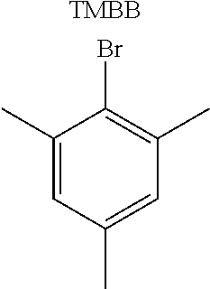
C1(C)=CC(C)=CC(C)=C1Br.[TMBB]
